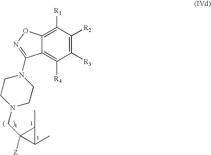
C1([R3])=C([R2])C([R1])=C2C(=C1[R4])C(N1CCN(CC3([Z])C(C)C3C)CC1)=NO2
